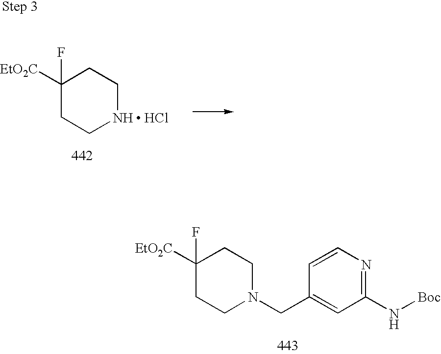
C1([EtO2C])(F)CCNCC1.[ HCl].C1([EtO2C])(F)CCN(CC2=CC(N[Boc])=NC=C2)CC1
